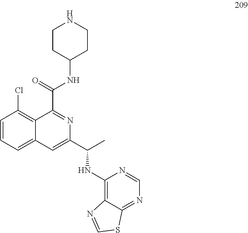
C1=CC=C2C(=C1Cl)C(C(=O)NC1CCNCC1)=NC(C(C)NC1=C3C(=NC=N1)SC=N3)=C2
